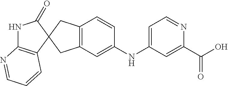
C12=C(C=C(NC3=CC=NC(C(O)=O)=C3)C=C1)CC1(C2)C(=O)NC2=C1C=CC=N2
